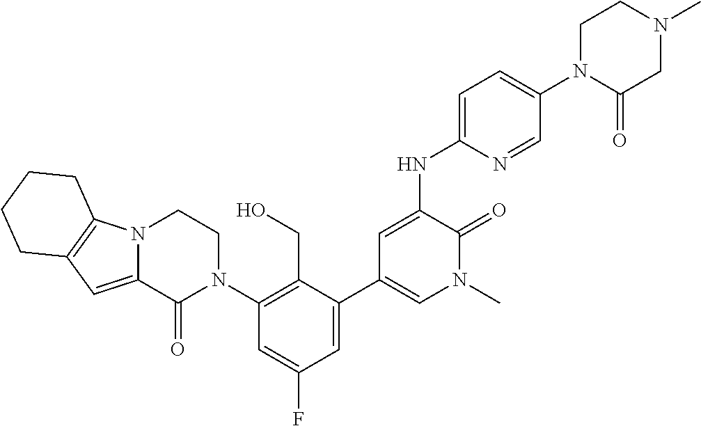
N12C(=CC3=C1CCCC3)C(=O)N(C1=C(CO)C(C3=CN(C)C(=O)C(NC4=CC=C(N5CCN(C)CC5=O)C=N4)=C3)=CC(F)=C1)CC2
